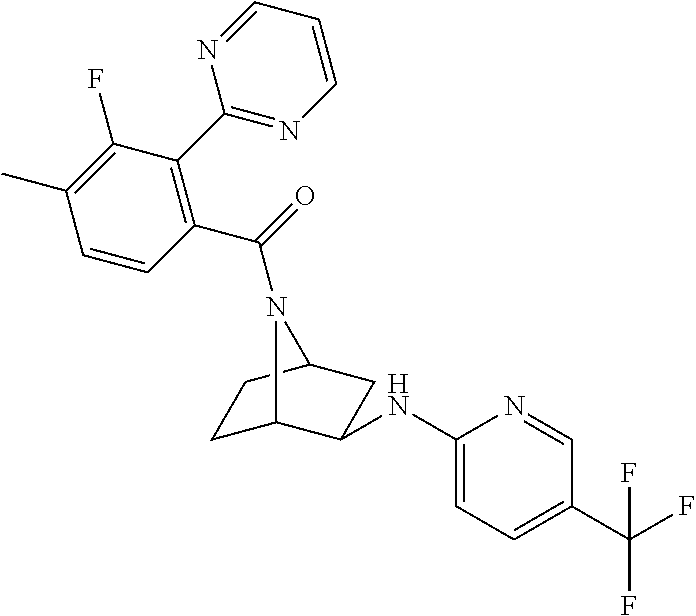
C1(NC2C3CCC(C2)N3C(=O)C2=C(C3=NC=CC=N3)C(F)=C(C)C=C2)=CC=C(C(F)(F)F)C=N1
